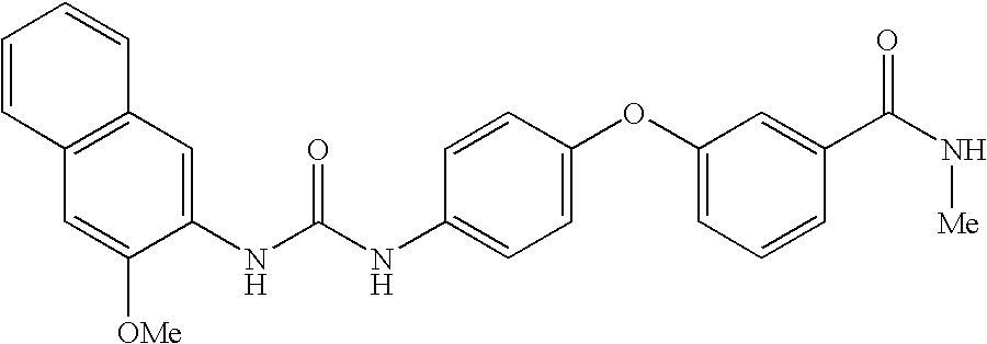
C1=CC2=C(C=C1)C=C(NC(NC1=CC=C(OC3=CC=CC(C(N[Me])=O)=C3)C=C1)=O)C([OMe])=C2
